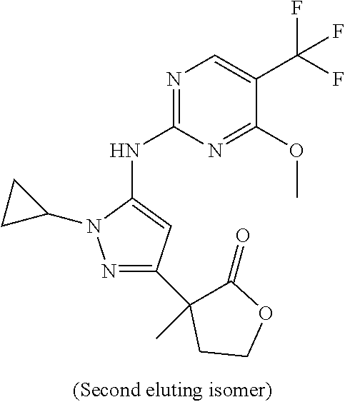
N1=C(NC2=CC(C3(C)C(=O)OCC3)=NN2C2CC2)N=C(OC)C(C(F)(F)F)=C1
